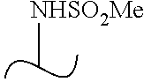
C[NHSO2Me]
